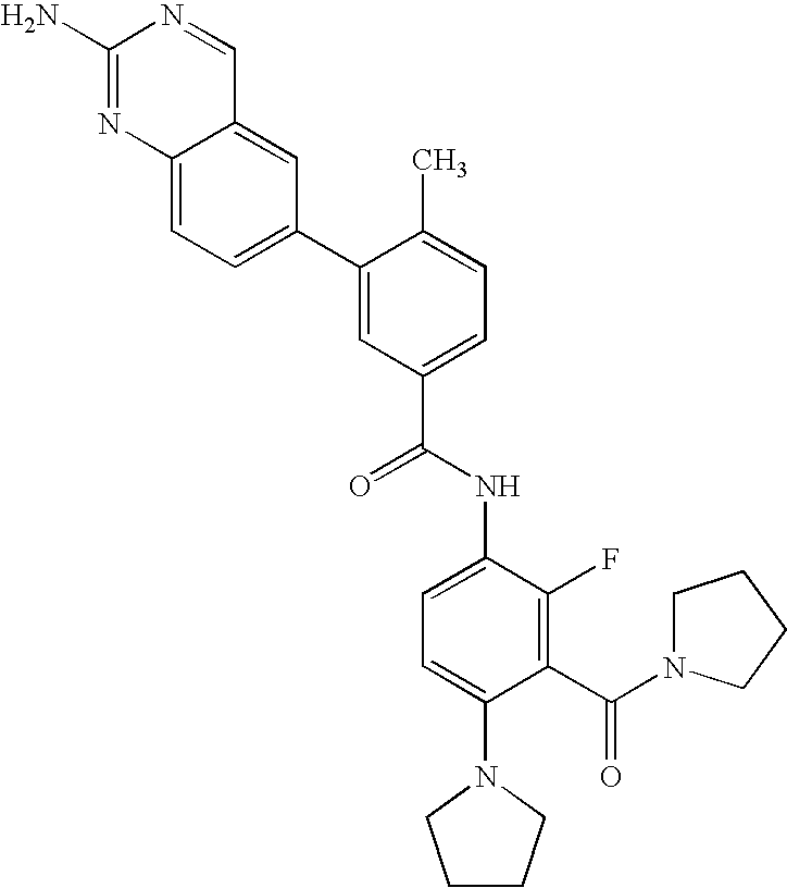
C1(N)=NC2=CC=C(C3=CC(C(NC4=CC=C(N5CCCC5)C(C(N5CCCC5)=O)=C4F)=O)=CC=C3C)C=C2C=N1
